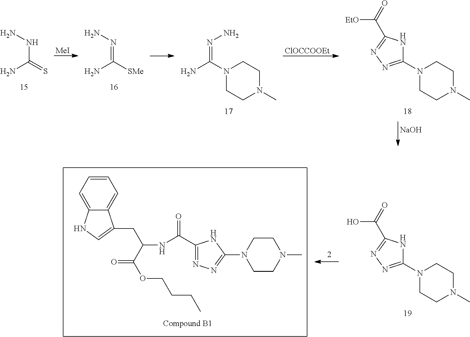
N(C(=S)N)N.[MeI].N(=C([SMe])N)N.N(=C(N1CCN(C)CC1)N)N.[ClOCCOOEt].N1(C2=NN=C(C([EtO])=O)N2)CCN(C)CC1.[NaOH].N1(C2=NN=C(C(O)=O)N2)CCN(C)CC1.C12=CC=CC=C1C(CC(C(=O)OCCCC)NC(=O)C1=NN=C(N3CCN(C)CC3)N1)=CN2
